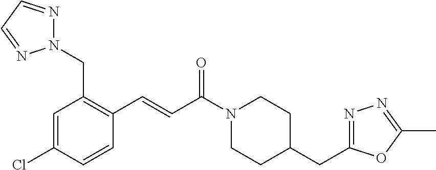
N1(CC2=C(C=CC(N3CCC(CC4=NN=C(C)O4)CC3)=O)C=CC(Cl)=C2)N=CC=N1
